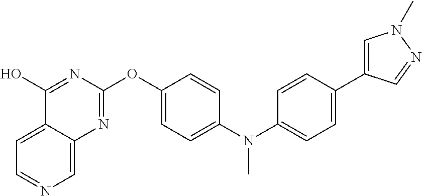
C1=C2C(=CN=C1)N=C(OC1=CC=C(N(C3=CC=C(C4=CN(C)N=C4)C=C3)C)C=C1)N=C2O
